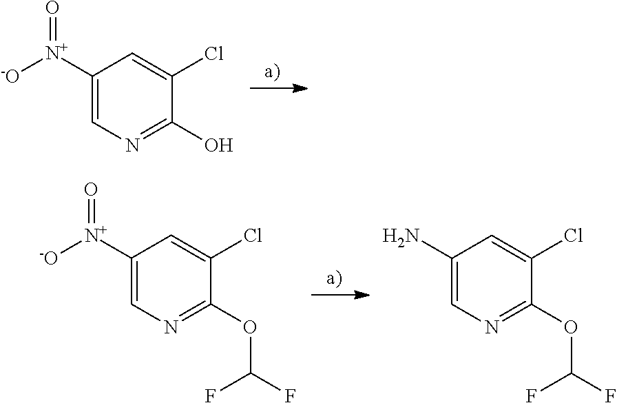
C1([N+]([-O])=O)=CN=C(O)C(Cl)=C1.C1([N+]([-O])=O)=CN=C(OC(F)F)C(Cl)=C1.C1(N)=CN=C(OC(F)F)C(Cl)=C1
